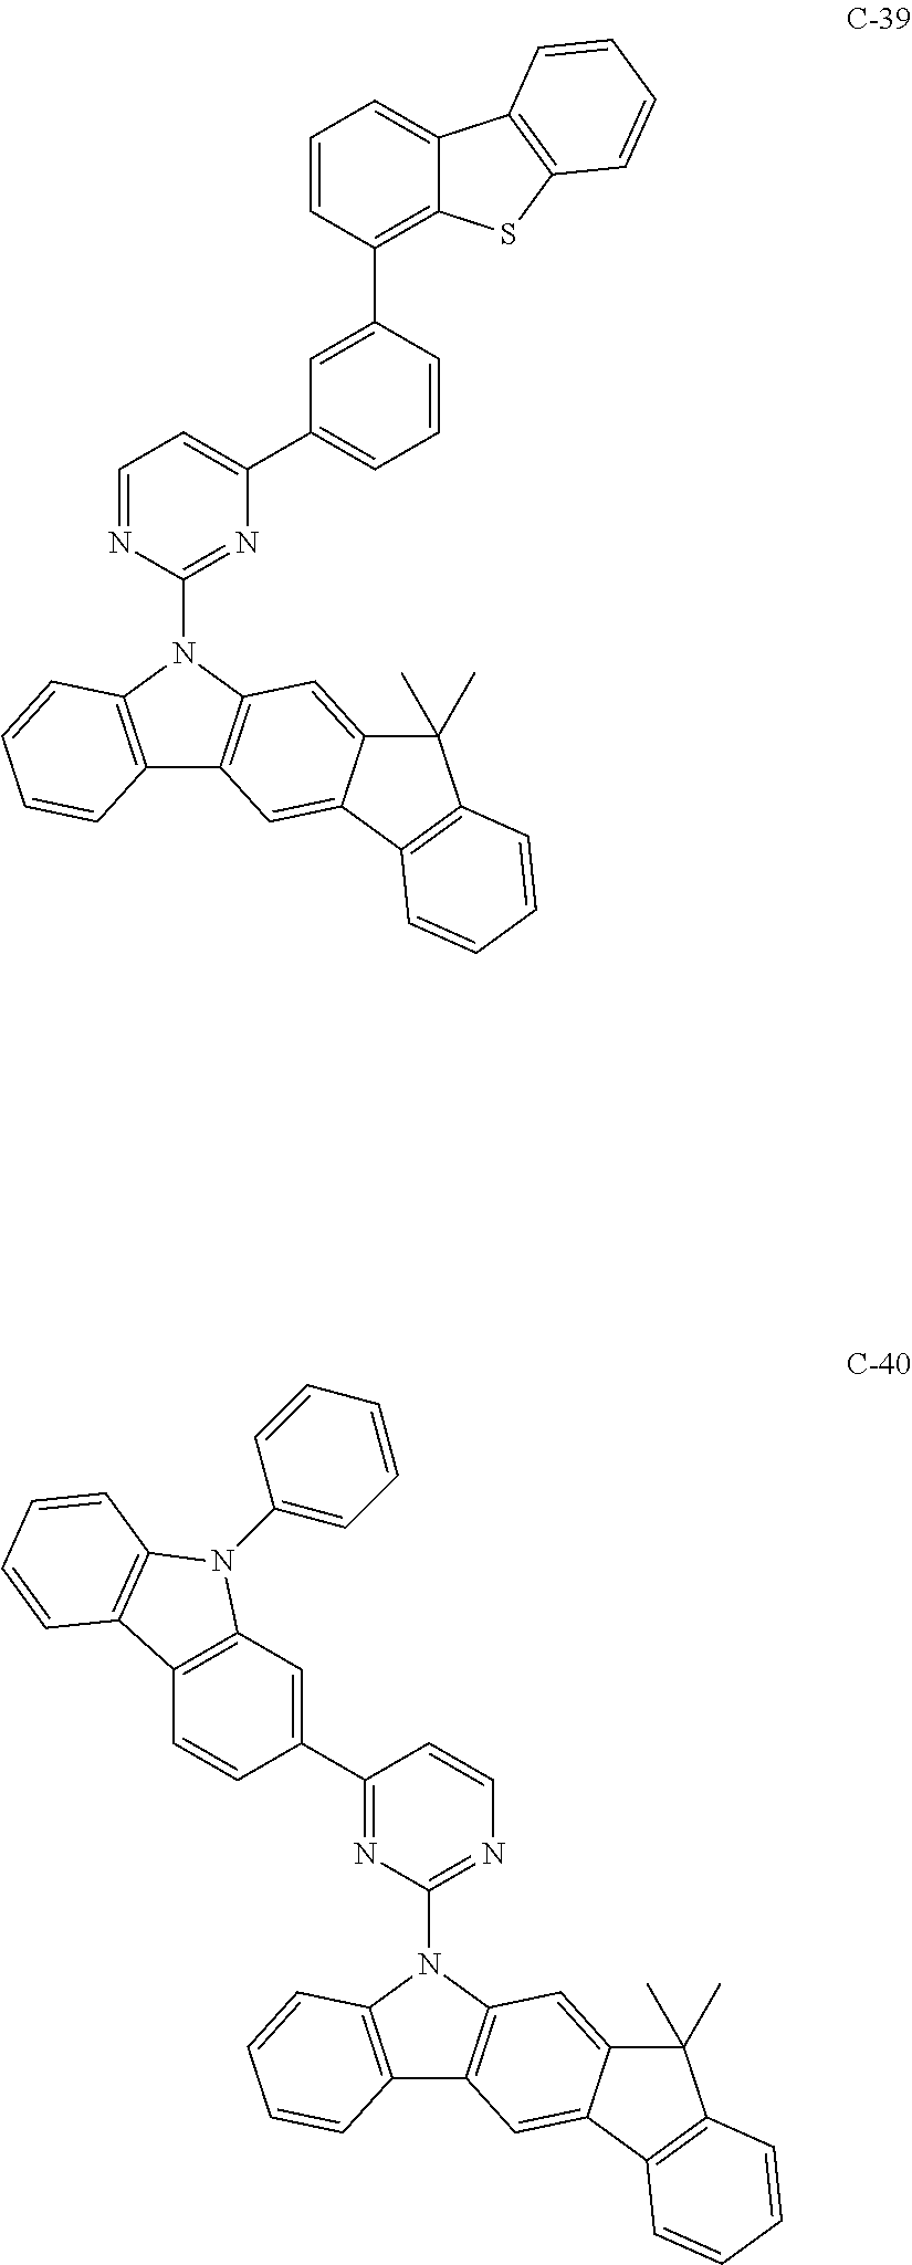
C12=C(N(C3=NC(C4=CC=CC(C5=C6C(=CC=C5)C5=C(S6)C=CC=C5)=C4)=CC=N3)C3=C1C=C1C(=C3)C(C)(C)C3=C1C=CC=C3)C=CC=C2.C12=C(N(C3=NC=CC(C4=CC5=C(C=C4)C4=C(C=CC=C4)N5C4=CC=CC=C4)=N3)C3=C1C=C1C(=C3)C(C)(C)C3=C1C=CC=C3)C=CC=C2
